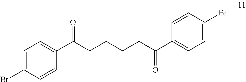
C1=C(Br)C=CC(C(CCCCC(C2=CC=C(Br)C=C2)=O)=O)=C1
